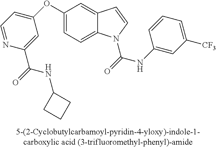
C1(OC2=CC=NC(C(NC3CCC3)=O)=C2)=CC=C2C(=C1)C=CN2C(=O)NC1=CC([CF3])=CC=C1
